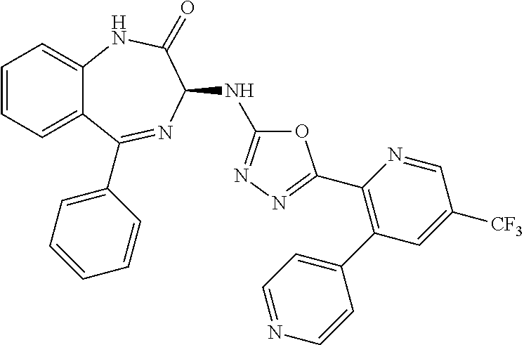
C1(C2=NN=C(NC3N=C(C4=CC=CC=C4)C4=CC=CC=C4NC3=O)O2)=C(C2=CC=NC=C2)C=C([CF3])C=N1
